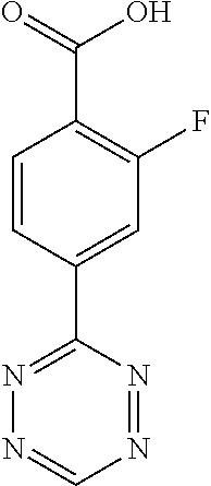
C1=CC(C2=NN=CN=N2)=CC(F)=C1C(=O)O
